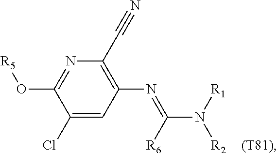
C1(Cl)=CC(N=C(N([R1])[R2])[R6])=C(C#N)N=C1O[R5]
